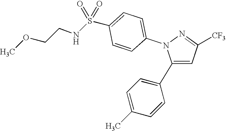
C1(C2=CC=C(C)C=C2)=CC([CF3])=NN1C1=CC=C(S(=O)(=O)NCCOC)C=C1
